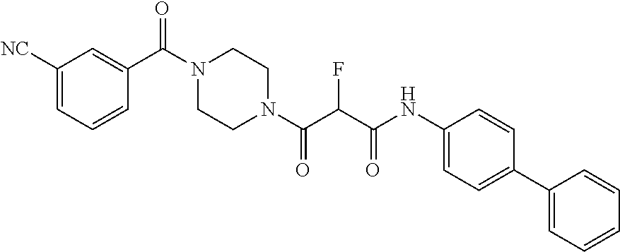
C(=O)(N1CCN(C(C2=CC([NC])=CC=C2)=O)CC1)C(C(NC1=CC=C(C2=CC=CC=C2)C=C1)=O)F
